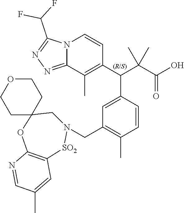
N12C(=NN=C1C(F)F)C(C)=C(C(C(C(O)=O)(C)C)C1=CC(CN3CC4(OC5=C([SO2]3)C=C(C)C=N5)CCOCC4)=C(C)C=C1)C=C2
